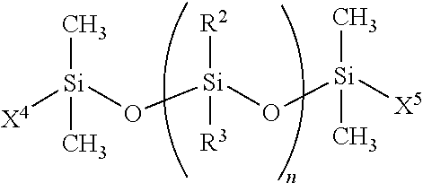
[X4][Si](O[Si](O[Si]([X5])(C)C)([R2])[R3])(C)C
